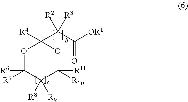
O1C([R7])([R6])C([R8])([R9])C([R10])([R11])OC1([R4])C(C([OR1])=O)([R2])[R3]
